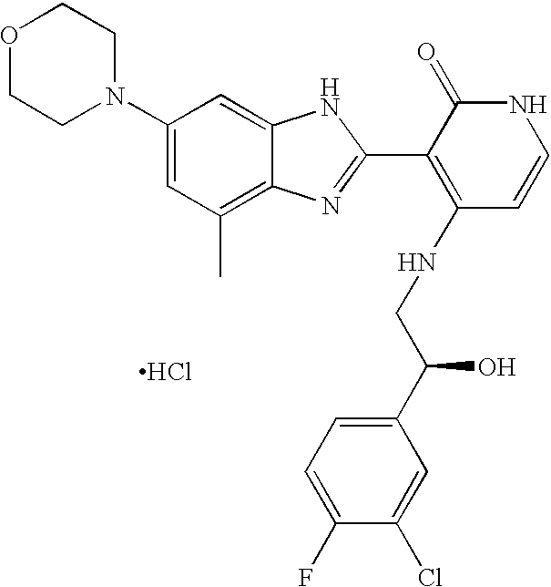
Cl.C1CN(C2=CC(C)=C3C(=C2)NC(C2=C(NCC(C4=CC=C(F)C(Cl)=C4)O)C=CNC2=O)=N3)CCO1
